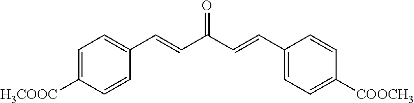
C1=C([H3COOC])C=CC(C=CC(C=CC2=CC=C([COOCH3])C=C2)=O)=C1
